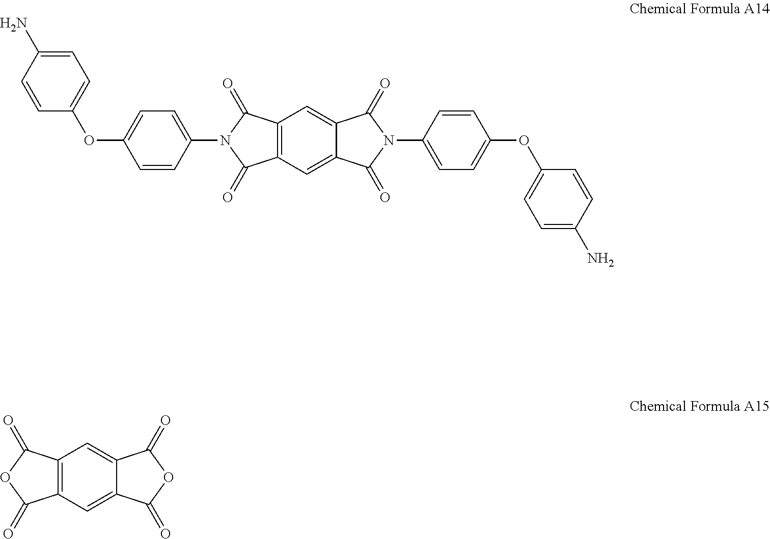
C1=C(N)C=CC(OC2=CC=C(N3C(=O)C4=C(C3=O)C=C3C(=C4)C(=O)N(C4=CC=C(OC5=CC=C(N)C=C5)C=C4)C3=O)C=C2)=C1.O1C(=O)C2=C(C1=O)C=C1C(=C2)C(=O)OC1=O
